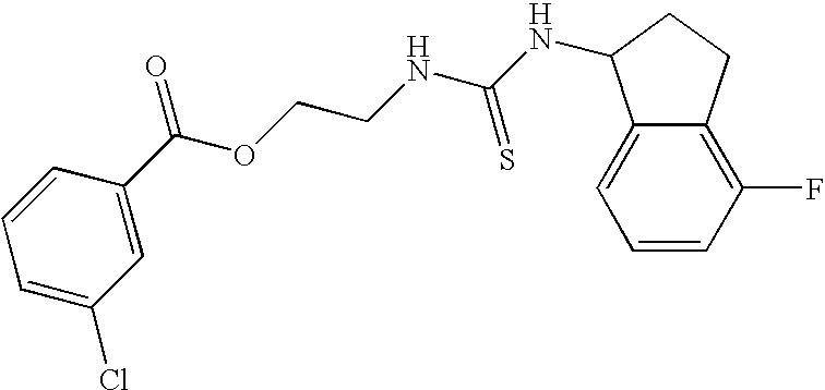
C1=CC=C(Cl)C=C1C(OCCNC(NC1C2=CC=CC(F)=C2CC1)=S)=O
